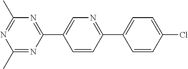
C1=CC(Cl)=CC=C1C1=NC=C(C2=NC(C)=NC(C)=N2)C=C1
